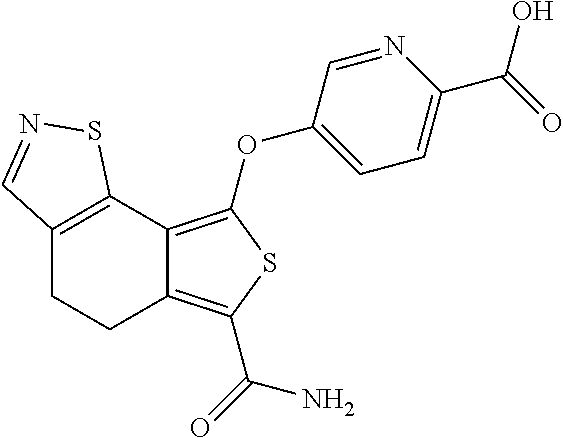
C12=C(OC3=CC=C(C(=O)O)N=C3)SC(C(=O)N)=C1CCC1=C2SN=C1
